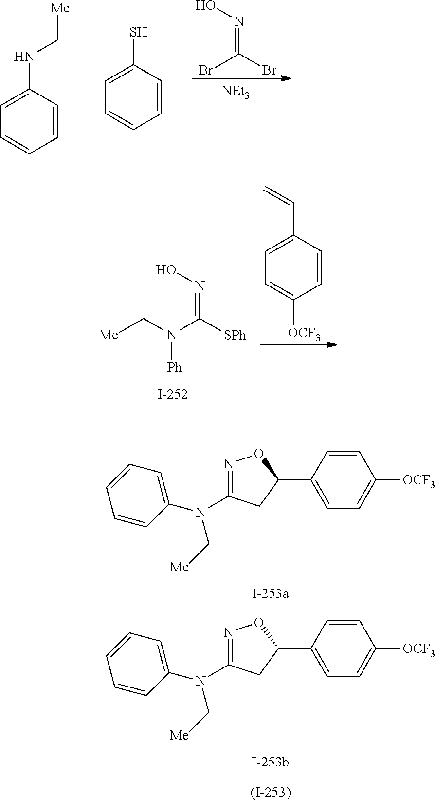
ON=C(Br)Br.[NEt3].C1=CC(S)=CC=C1.C1=CC(NC[Me])=CC=C1.C1=CC(C=C)=CC=C1[OCF3].ON=C(N([Ph])C[Me])[SPh].C1(N(C2=NOC(C3=CC=C([OCF3])C=C3)C2)C[Me])=CC=CC=C1.C1(N(C2=NOC(C3=CC=C([OCF3])C=C3)C2)C[Me])=CC=CC=C1
